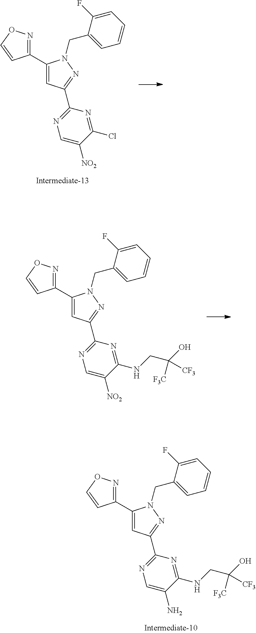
C1(C2=CC(C3=NC=C(N)C(NCC(O)([F3C])[CF3])=N3)=NN2CC2=CC=CC=C2F)=NOC=C1.C1(C2=CC(C3=NC=C([NO2])C(Cl)=N3)=NN2CC2=CC=CC=C2F)=NOC=C1.C1(C2=CC(C3=NC=C([NO2])C(NCC(O)([F3C])[CF3])=N3)=NN2CC2=CC=CC=C2F)=NOC=C1
